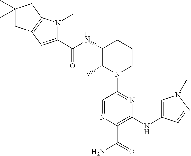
C1(C(=O)NC2C(C)N(C3=NC(NC4=CN(C)N=C4)=C(C(N)=O)N=C3)CCC2)=CC2=C(N1C)CC(C)(C)C2
